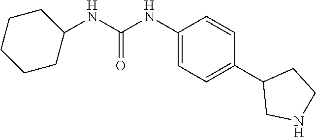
C1(NC(NC2=CC=C(C3CNCC3)C=C2)=O)CCCCC1
